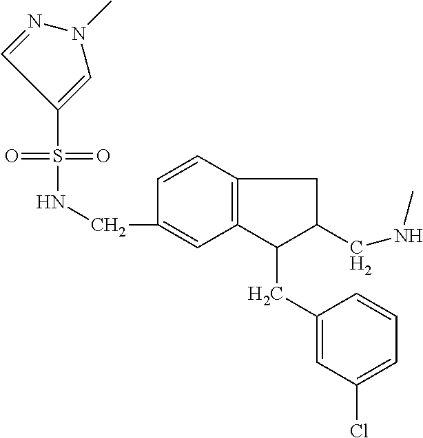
S(=O)(NCC1=CC2=C(C=C1)CC(CNC)C2CC1=CC(Cl)=CC=C1)(=O)C1=CN(C)N=C1
